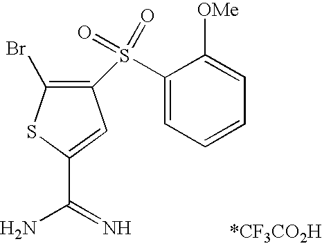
C1(S(C2=CC=CC=C2[OMe])(=O)=O)=C(Br)SC(C(=N)N)=C1
